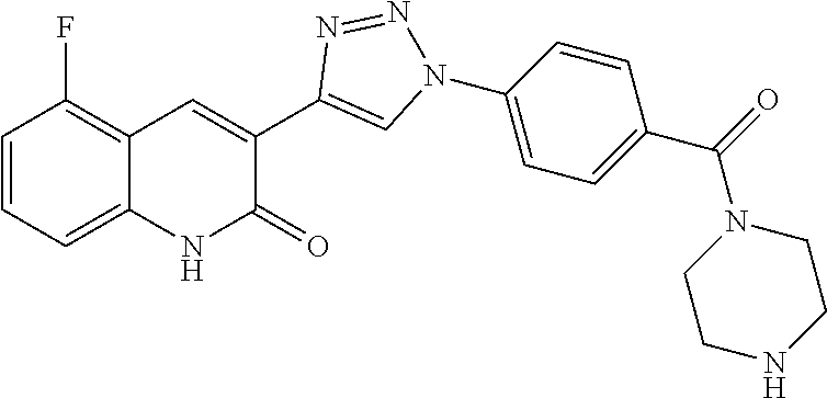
C12=CC=CC(F)=C1C=C(C1=CN(C3=CC=C(C(=O)N4CCNCC4)C=C3)N=N1)C(=O)N2
